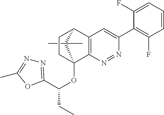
C12(OC(CC)C3=NN=C(C)O3)C3=C(C(C1(C)C)CC2)C=C(C1=C(F)C=CC=C1F)N=N3
